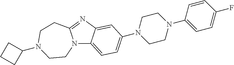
N12C3=CC=C(N4CCN(C5=CC=C(F)C=C5)CC4)C=C3N=C1CCN(C1CCC1)CC2
